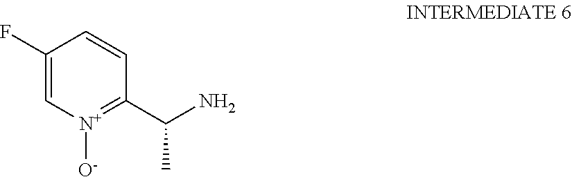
NC(C1=[N+]([O-])C=C(F)C=C1)C
